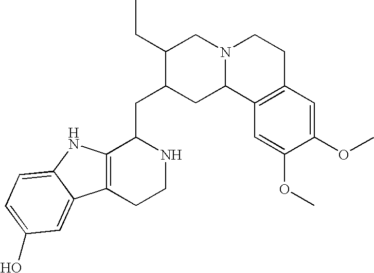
C12=C(CCNC1CC1CC3N(CC1CC)CCC1=C3C=C(OC)C(OC)=C1)C1=CC(O)=CC=C1N2
